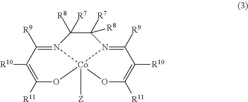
N12=C([R9])C([R10])=C([R11])O[Co]13([Z])N(=C([R9])C([R10])=C([R11])O3)C([R8])([R7])C2([R7])[R8]
